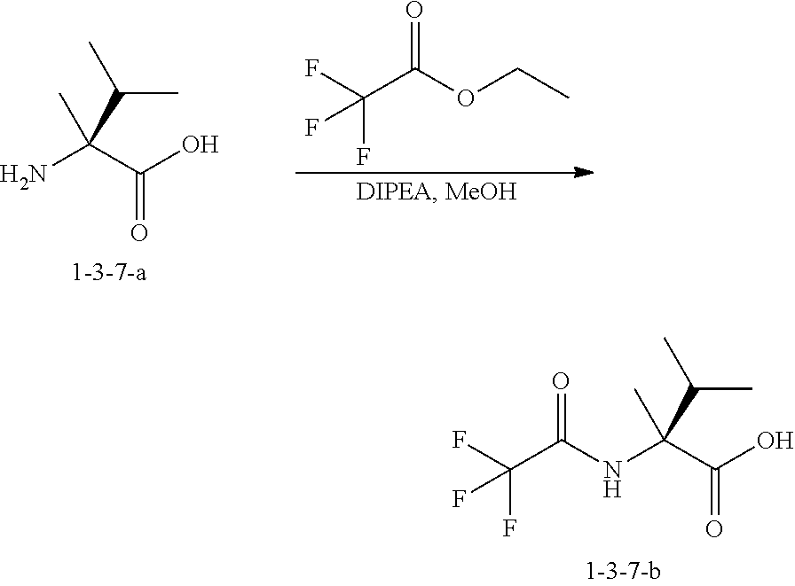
O=C(OCC)C(F)(F)F.NC(C(O)=O)(C)C(C)C.O=C(C(F)(F)F)NC(C(O)=O)(C)C(C)C
